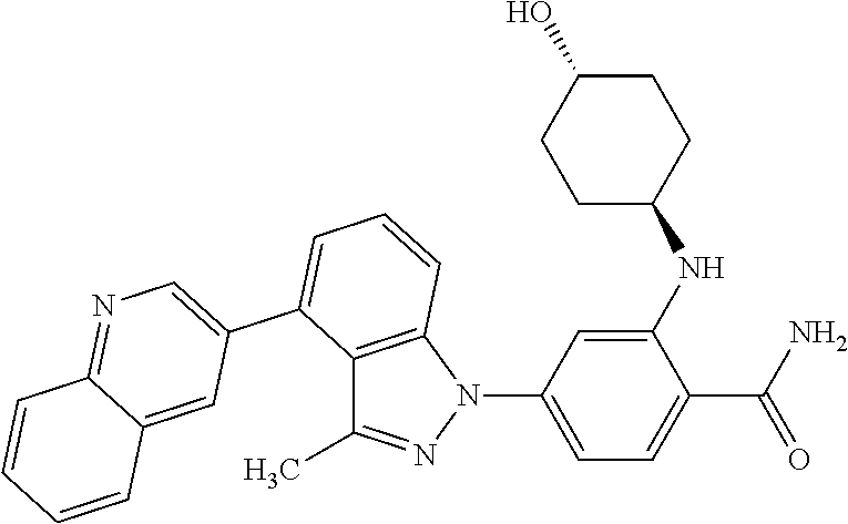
C1(NC2CCC(O)CC2)=CC(N2C3=C(C(C)=N2)C(C2=CN=C4C(=C2)C=CC=C4)=CC=C3)=CC=C1C(N)=O
